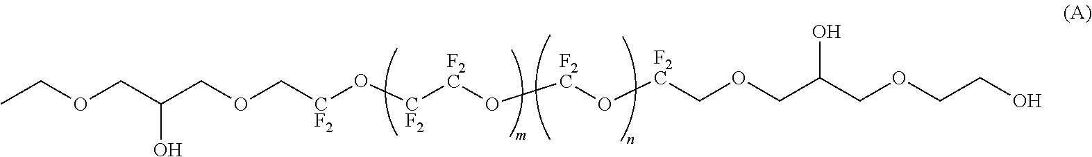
CCOCC(COC[CF2]O[CF2][F2C]O[F2C]O[F2C]COCC(COCCO)O)O
